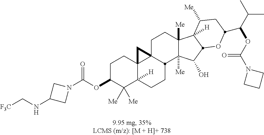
C1C(OC(N2CC(NC[F3C])C2)=O)C([Me])([Me])C2([H])C3(C1)C1(CCC4([Me])C([Me])(C(O)C5C4([H])C([Me])CC(C(C(C)C)OC(N4CCC4)=O)O5)C1CC2)C3
